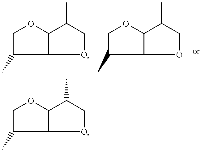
C1C(C)C2C(O1)C(C)CO2.C1C(C)C2C(O1)C(C)CO2.C1C(C)C2C(O1)C(C)CO2
